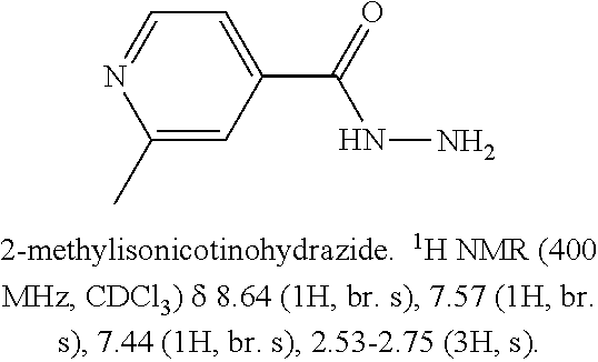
C1(C)=CC(C(NN)=O)=CC=N1
